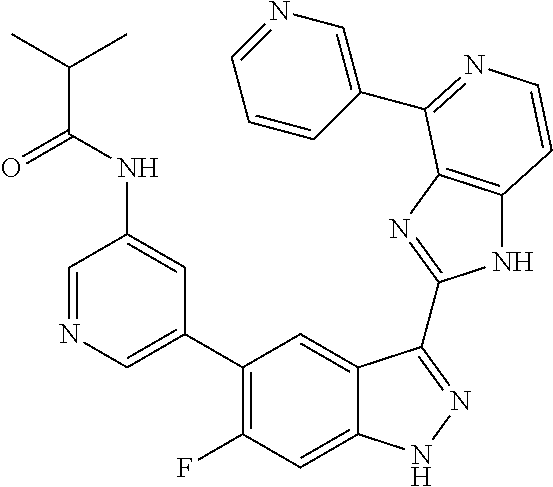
C1=C(C2=C(F)C=C3C(=C2)C(C2=NC4=C(N2)C=CN=C4C2=CN=CC=C2)=NN3)C=C(NC(=O)C(C)C)C=N1
